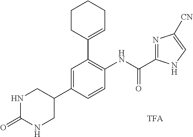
N1C(=O)NCC(C2=CC(C3=CCCCC3)=C(NC(C3=NC([CN])=CN3)=O)C=C2)C1
